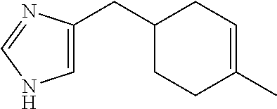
C1=C(CC2CCC(C)=CC2)N=CN1
